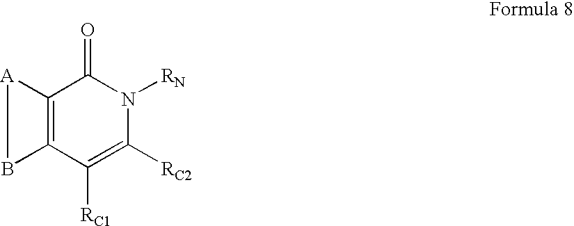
C12=C(C([RC1])=C([RC2])N([RN])C1=O)B[A]2
